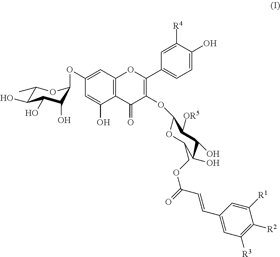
C1(C)C(O)C(O)C(O)C(OC2=CC3=C(C(O)=C2)C(=O)C(OC2OC(COC(=O)C=CC4=CC([R3])=C([R2])C([R1])=C4)C(O)C(O)C2[OR5])=C(C2=CC=C(O)C([R4])=C2)O3)O1
